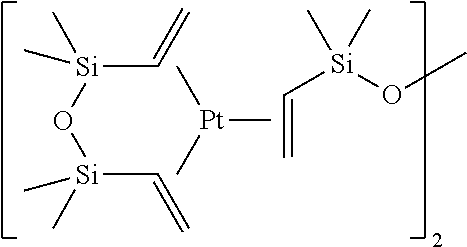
[Pt](C)(C)C.C(=C)[Si](OC)(C)C.[Si](C=C)(O[Si](C=C)(C)C)(C)C
